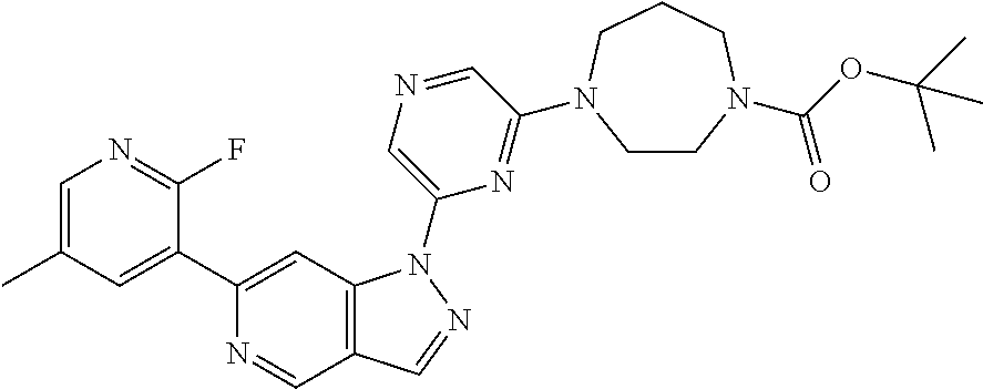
N1=CC2=C(C=C1C1=CC(C)=CN=C1F)N(C1=CN=CC(N3CCN(C(OC(C)(C)C)=O)CCC3)=N1)N=C2
